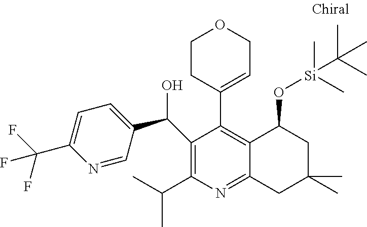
C1(C(O)C2=CC=C(C(F)(F)F)N=C2)=C(C(C)C)N=C2C(=C1C1=CCOCC1)C(O[Si](C(C)(C)C)(C)C)CC(C)(C)C2
